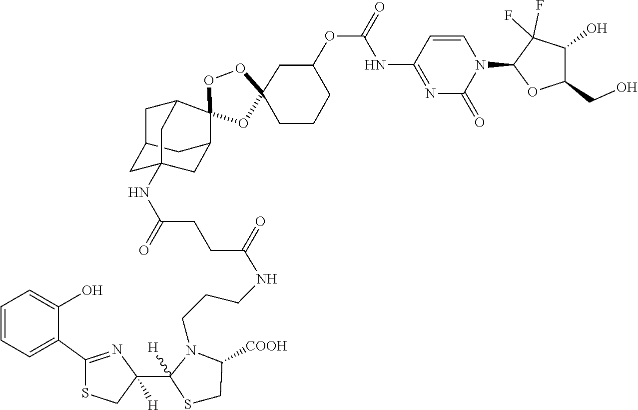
N1(C2C(F)(F)C(O)C(CO)O2)C(=O)N=C(NC(OC2CC3(OOC4(C5CC6CC(NC(CCC(=O)NCCCN7C(C8([H])N=C(C9=CC=CC=C9O)SC8)([H])SCC7[COOH])=O)(CC4C6)C5)O3)CCC2)=O)C=C1
